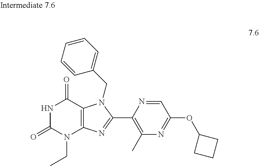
C1=NC(C2=NC3=C(C(=O)NC(=O)N3CC)N2CC2=CC=CC=C2)=C(C)N=C1OC1CCC1
